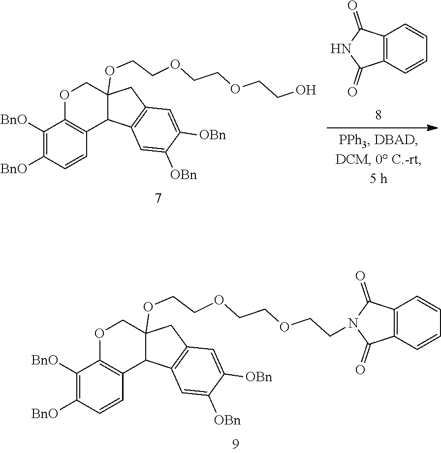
C1([BnO])=C([BnO])C=CC2=C1OCC1(OCCOCCOCCN3C(=O)C4=C(C=CC=C4)C3=O)C2C2=C(C1)C=C([OBn])C([OBn])=C2.C12=C(C=CC=C1)C(=O)NC2=O.C1([BnO])=C([BnO])C=CC2=C1OCC1(OCCOCCOCCO)C2C2=C(C1)C=C([OBn])C([OBn])=C2
